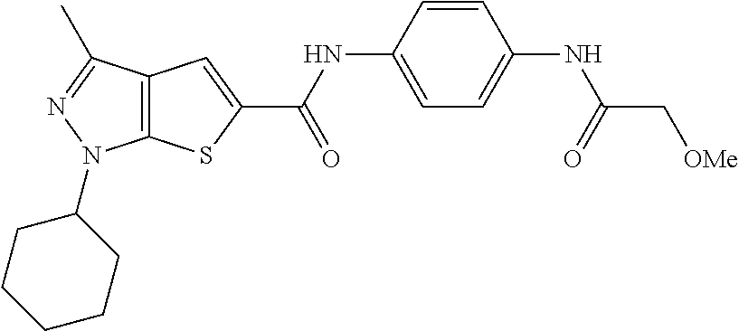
C12=C(C(C)=NN1C1CCCCC1)C=C(C(NC1=CC=C(NC(C[OMe])=O)C=C1)=O)S2
